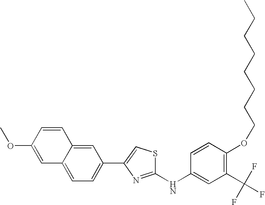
C1(NC2=CC(C(F)(F)F)=C(OCCCCCCCC)C=C2)=NC(C2=CC=C3C(=C2)C=CC(OC)=C3)=CS1
